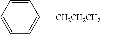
C1=CC=CC=C1[CH2CH2CH2]C
